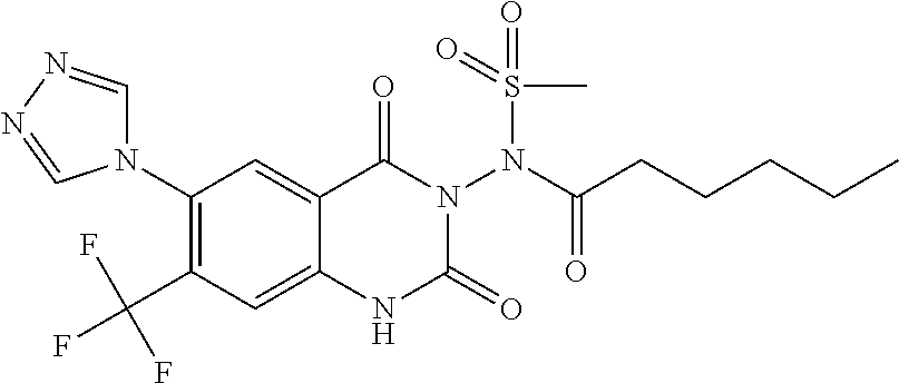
C1(N2C=NN=C2)=C(C(F)(F)F)C=C2C(=C1)C(=O)N(N(C(CCCCC)=O)S(=O)(=O)C)C(=O)N2
